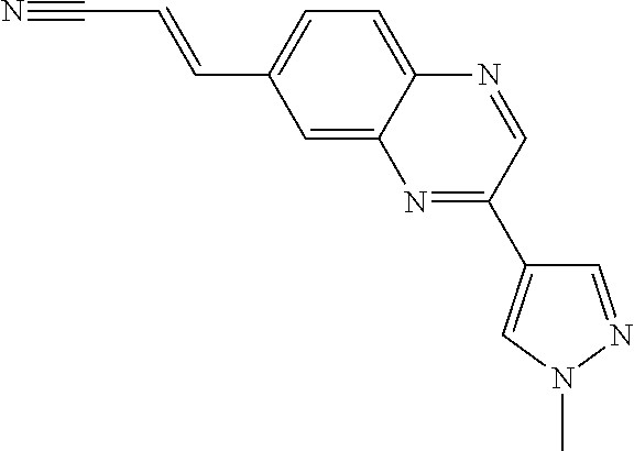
C1=C2C(=CC=C1C=CC#N)N=CC(C1=CN(C)N=C1)=N2
